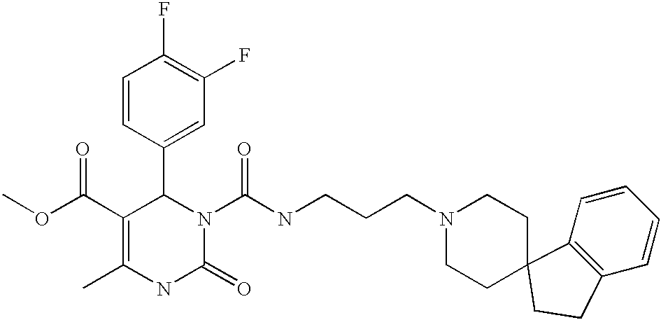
C1=CC(C2C(C(OC)=O)=C(C)NC(=O)N2C(NCCCN2CCC3(CC2)C2=C(C=CC=C2)CC3)=O)=CC(F)=C1F
